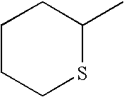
C1CCSC(C)C1
